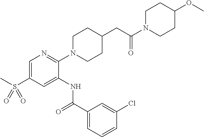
C1=C(S(C)(=O)=O)C=C(NC(C2=CC=CC(Cl)=C2)=O)C(N2CCC(CC(=O)N3CCC(OC)CC3)CC2)=N1
